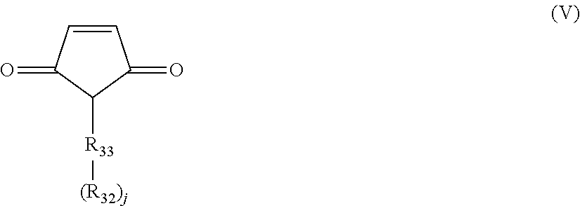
C1=CC(=O)C([R33][(R32)j])C1=O
